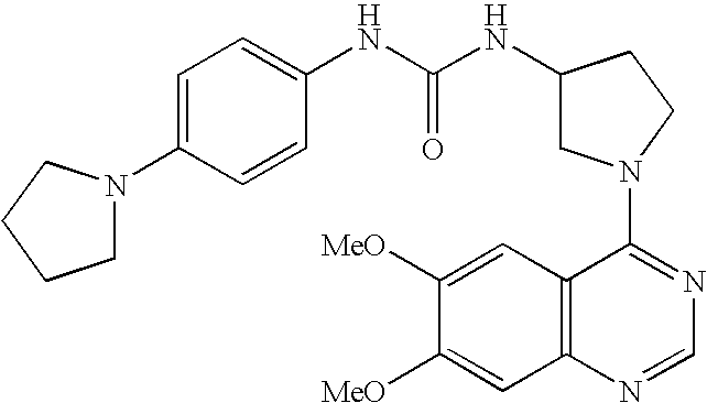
C1(N2CCCC2)=CC=C(NC(NC2CN(C3=NC=NC4=C3C=C([MeO])C([MeO])=C4)CC2)=O)C=C1
